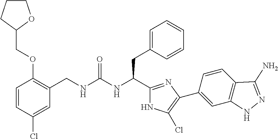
C1=CC(Cl)=CC(CNC(NC(C2=NC(C3=CC4=C(C=C3)C(N)=NN4)=C(Cl)N2)CC2=CC=CC=C2)=O)=C1OCC1OCCC1
